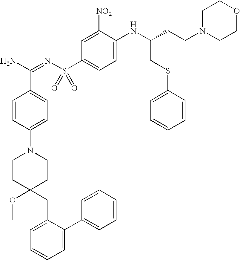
C1=CC(N2CCC(OC)(CC3=CC=CC=C3C3=CC=CC=C3)CC2)=CC=C1C(N)=NS(C1=CC=C(NC(CSC2=CC=CC=C2)CCN2CCOCC2)C([NO2])=C1)(=O)=O
